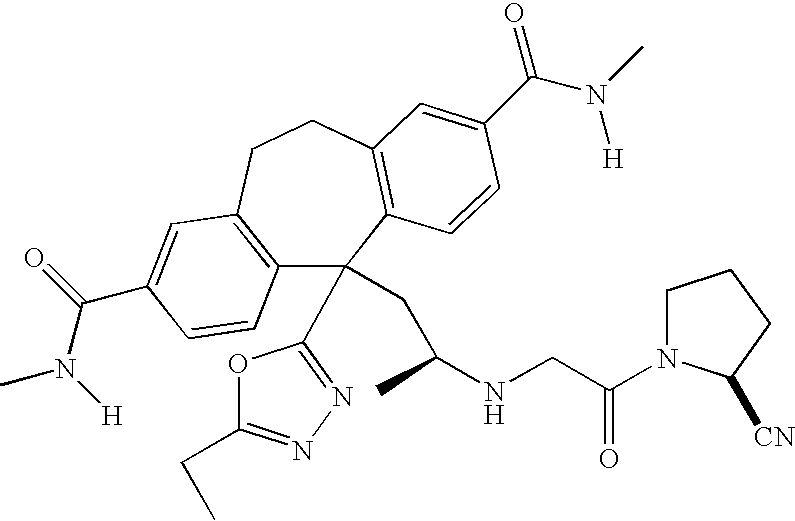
C12=C(CCC3=C(C1(CC(NCC(=O)N1CCCC1[CN])C)C1=NN=C(CC)O1)C=CC(C(=O)N([H])C)=C3)C=C(C(N(C)[H])=O)C=C2
